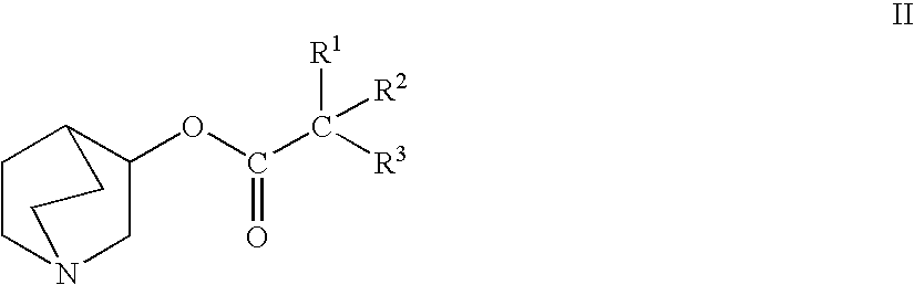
C1(OC(C([R3])([R1])[R2])=O)CN2CCC1CC2
